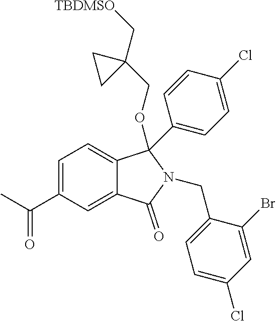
C1=C(C(C)=O)C=C2C(=C1)C(C1=CC=C(Cl)C=C1)(OCC1(C[TBDMSO])CC1)N(CC1=CC=C(Cl)C=C1Br)C2=O
